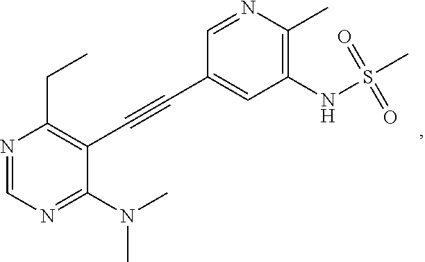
N1=CN=C(N(C)C)C(C#CC2=CC(NS(C)(=O)=O)=C(C)N=C2)=C1CC
